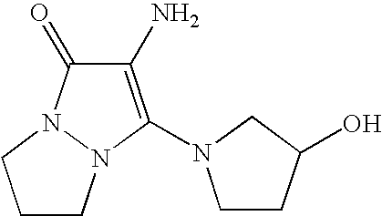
C1(N)=C(N2CCC(O)C2)N2N(C1=O)CCC2
